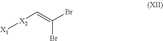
[X1][X2]C=C(Br)Br
